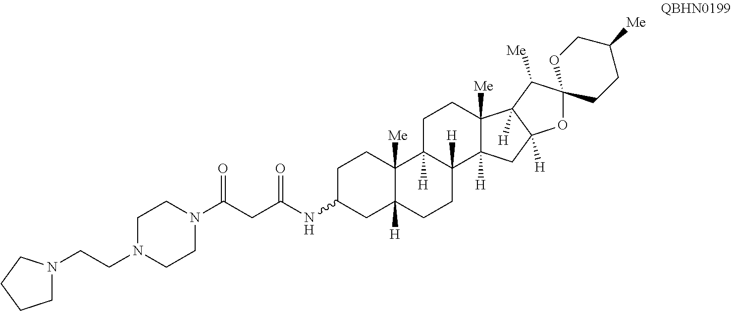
C1C(NC(CC(=O)N2CCN(CCN3CCCC3)CC2)=O)CC2([H])C([Me])(C1)C1([H])C([H])(CC2)C2([H])C([Me])(CC1)C1([H])C([H])(C2)OC2(C1[Me])CCC([Me])CO2
